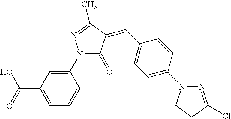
C1(C(=O)O)=CC=CC(N2C(=O)C(=CC3=CC=C(N4N=C(Cl)CC4)C=C3)C(C)=N2)=C1
